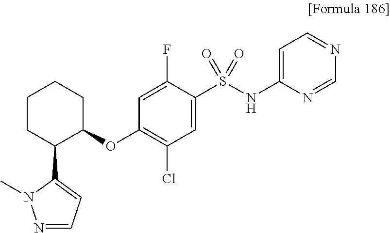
C1CC(C2=CC=NN2C)C(OC2=C(Cl)C=C(S(NC3=CC=NC=N3)(=O)=O)C(F)=C2)CC1
